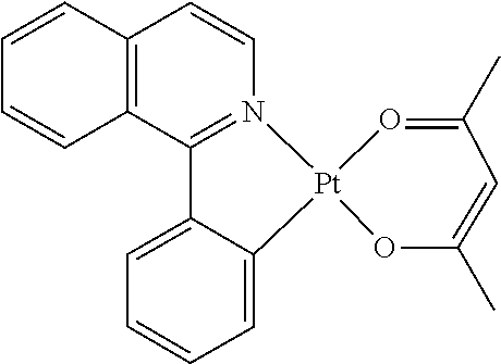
C12=C(C3=N(C=C1)[Pt]1(C4=CC=CC=C34)OC(C)=CC(C)=O1)C=CC=C2
